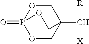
O1CC2(C([R])[X])COP1(=O)OC2
